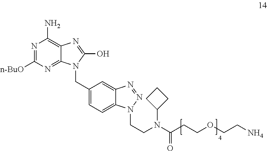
N1=C([n-BuO])N=C2C(=C1N)N=C(O)N2CC1=CC=C2C(=C1)N=NN2CCN(C(CCOCCN)=O)C1CCC1
